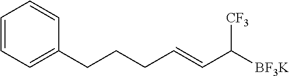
C([BF3K])([CF3])C=CCCCC1=CC=CC=C1
